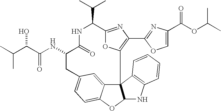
C123C4=CC(=CC=C4OC1NC1=C2C=CC=C1)CC(NC(C(C(C)C)O)=O)C(=O)NC(C(C)C)C1=NC(C2=NC(C(OC(C)C)=O)=CO2)=C3O1
